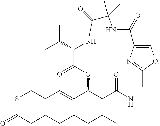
C1=C2N=C(O1)CNC(=O)CC(C=CCCSC(CCCCCCC)=O)OC(=O)C(C(C)C)NC(=O)C(C)(C)NC2=O
